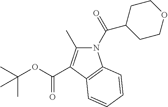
N1(C(=O)C2CCOCC2)C(C)=C(C(OC(C)(C)C)=O)C2=C1C=CC=C2
